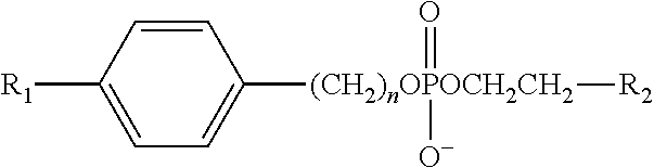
C1=C([R1])C=CC([(CH2)nOPOCH2CH2]([R2])([O-])=O)=C1
